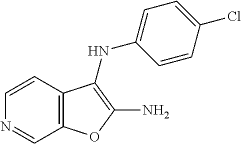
C1=CC2=C(C=N1)OC(N)=C2NC1=CC=C(Cl)C=C1
